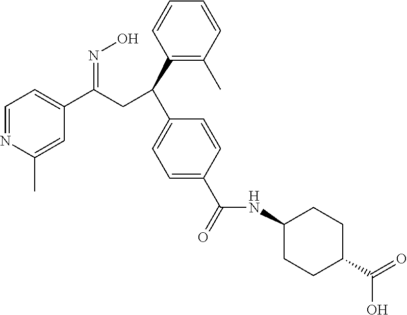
C1=NC(C)=CC(C(CC(C2=C(C)C=CC=C2)C2=CC=C(C(=O)NC3CCC(C(=O)O)CC3)C=C2)=NO)=C1
